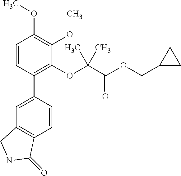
C1=C(C2=C(OC(C(OCC3CC3)=O)(C)C)C(OC)=C(OC)C=C2)C=CC2=C1CNC2=O
